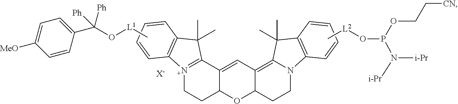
[N+]12=C(C3=CC4=C5N(CCC4OC3CC1)C1=C(C5(C)C)C=CC=C1)C(C)(C)C1=C2C=CC=C1.[X-].O([L1]C)C(C1=CC=C([MeO])C=C1)([Ph])[Ph].C[L2]OP(N([i-Pr])[i-Pr])OCC[CN]
